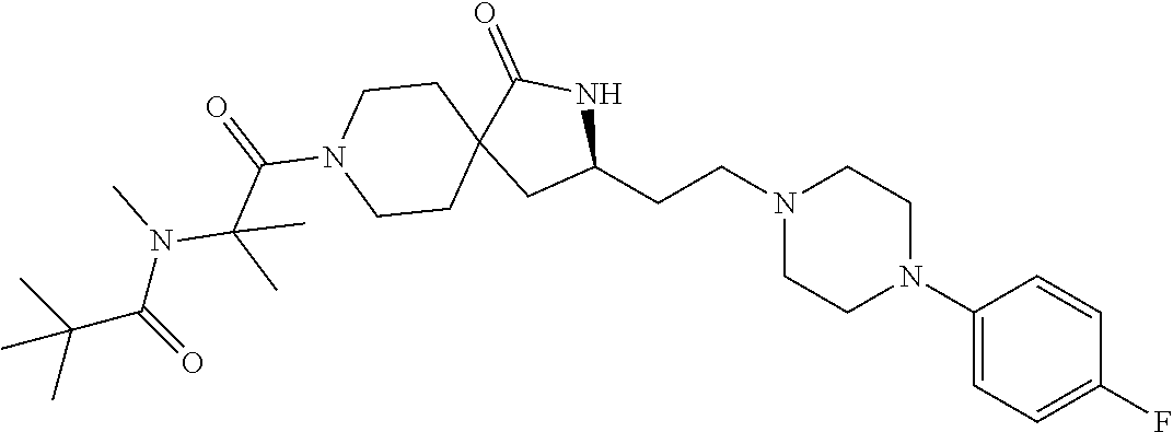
C1(N2CCN(CCC3NC(=O)C4(C3)CCN(C(=O)C(N(C(C(C)(C)C)=O)C)(C)C)CC4)CC2)=CC=C(F)C=C1
